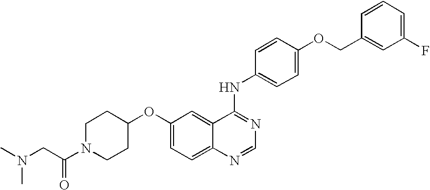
C1N(C(CN(C)C)=O)CCC(OC2=CC=C3C(=C2)C(NC2=CC=C(OCC4=CC(F)=CC=C4)C=C2)=NC=N3)C1
